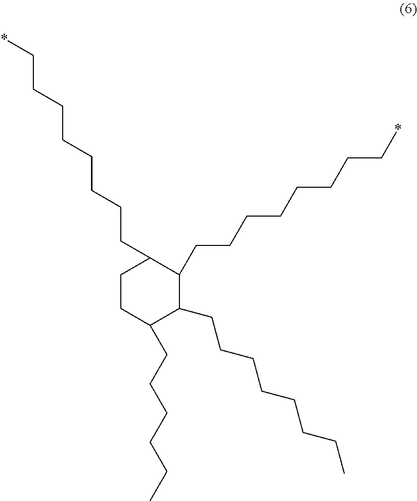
C1(CCCCCCCC*)CCC(CCCCCC)C(CCCCCCCC)C1CCCCCCCC*
